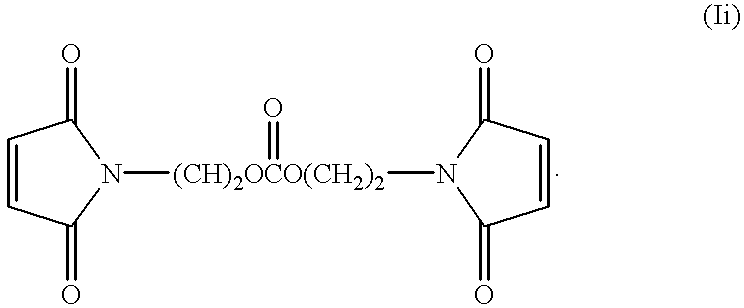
C1=CC(=O)N([(CH)2OCO(CH2)2](=O)N2C(=O)C=CC2=O)C1=O
